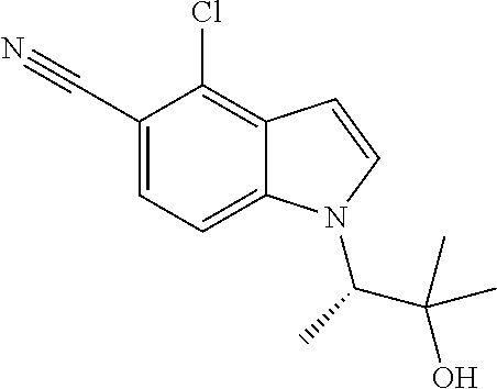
C12=C(Cl)C(C#N)=CC=C1N(C(C)C(O)(C)C)C=C2
